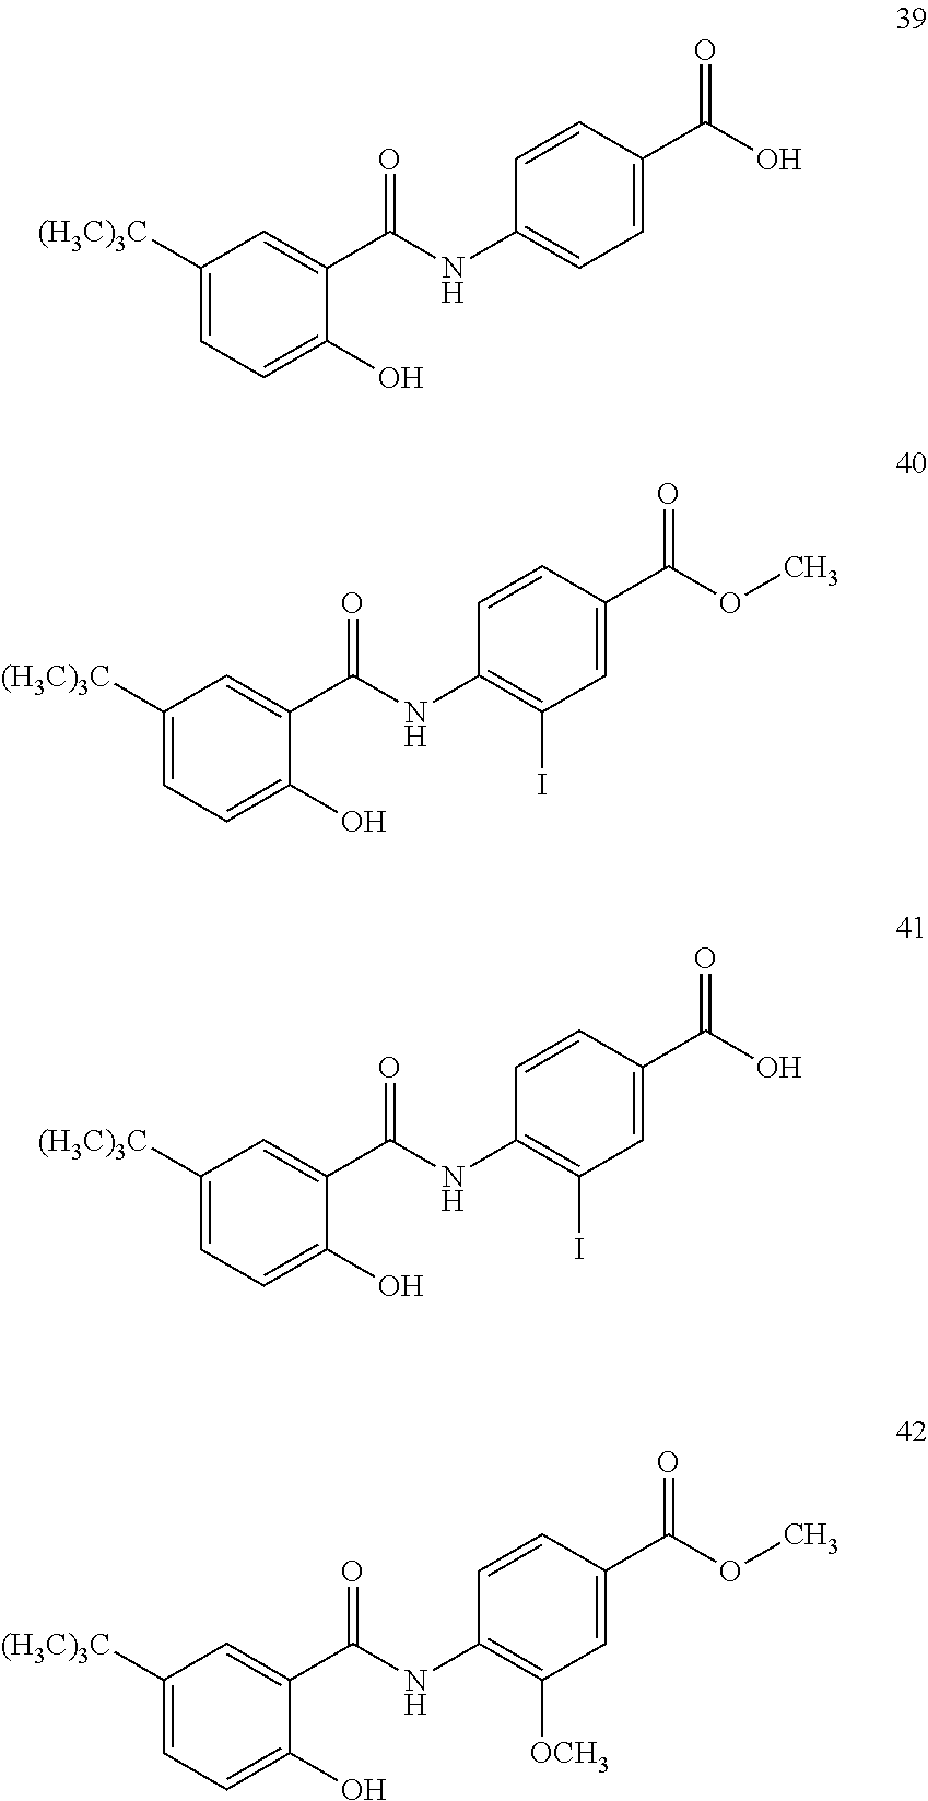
C1([(H3C)3C])=CC=C(O)C(C(NC2=CC=C(C(O)=O)C=C2)=O)=C1.C1([(H3C)3C])=CC=C(O)C(C(NC2=C(I)C=C(C(OC)=O)C=C2)=O)=C1.C1([(H3C)3C])=CC=C(O)C(C(NC2=C(I)C=C(C(O)=O)C=C2)=O)=C1.C1([(H3C)3C])=CC=C(O)C(C(NC2=C([OCH3])C=C(C(OC)=O)C=C2)=O)=C1
